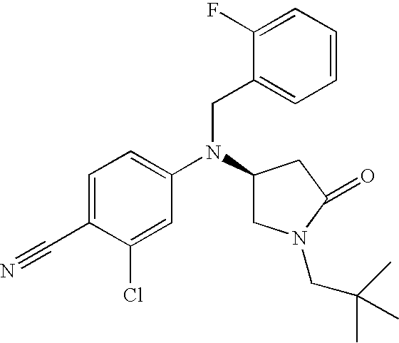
C1=C(C#N)C(Cl)=CC(N(C2CN(CC(C)(C)C)C(=O)C2)CC2=CC=CC=C2F)=C1
